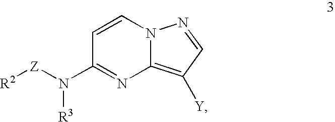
C1=CN2C(=C([Y])C=N2)N=C1N([Z][R2])[R3]
